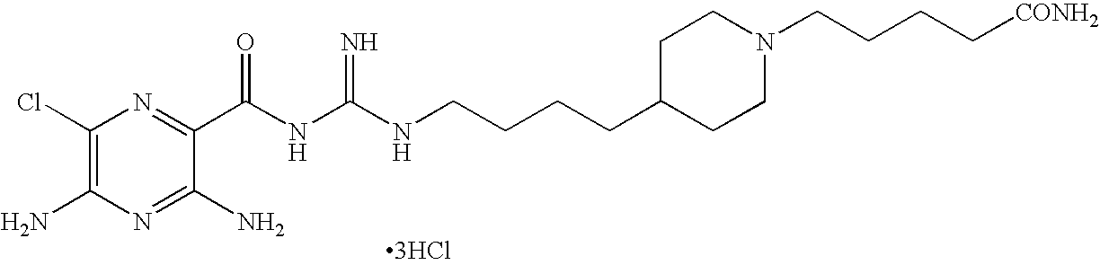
C1(Cl)=C(N)N=C(N)C(C(NC(NCCCCC2CCN(CCCC[CONH2])CC2)=N)=O)=N1.[3HCl]
